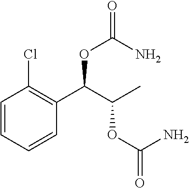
C1=CC=CC(C(C(C)OC(=O)N)OC(N)=O)=C1Cl
